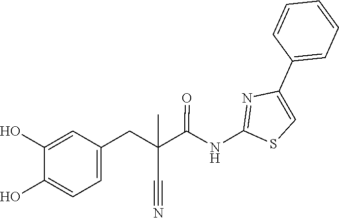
C1(C2=CC=CC=C2)=CSC(NC(C(C#N)(CC2=CC=C(O)C(O)=C2)C)=O)=N1
